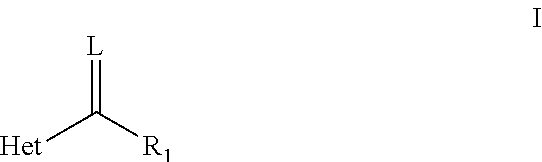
[L]=C([R1])[Het]
